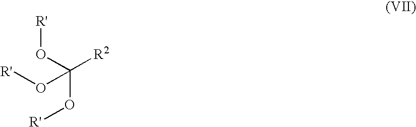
O(C(O[R'])([R2])O[R'])[R']
